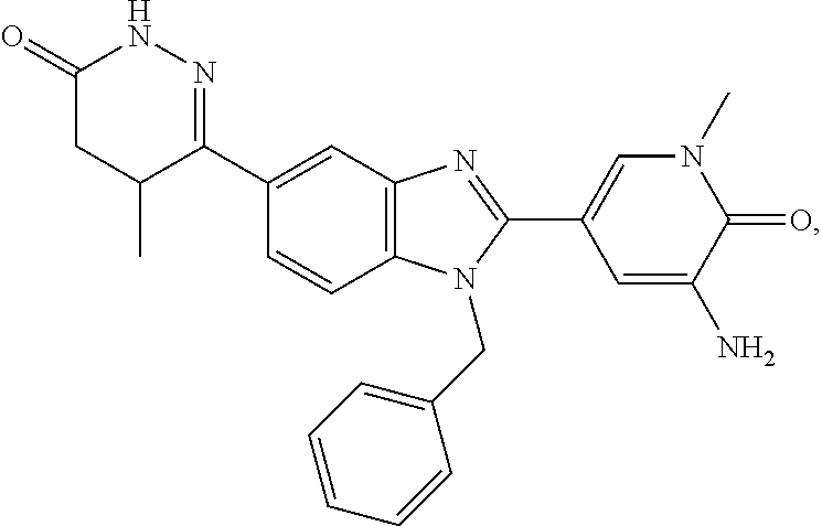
C1=CC2=C(C=C1C1=NNC(=O)CC1C)N=C(C1=CN(C)C(=O)C(N)=C1)N2CC1=CC=CC=C1
